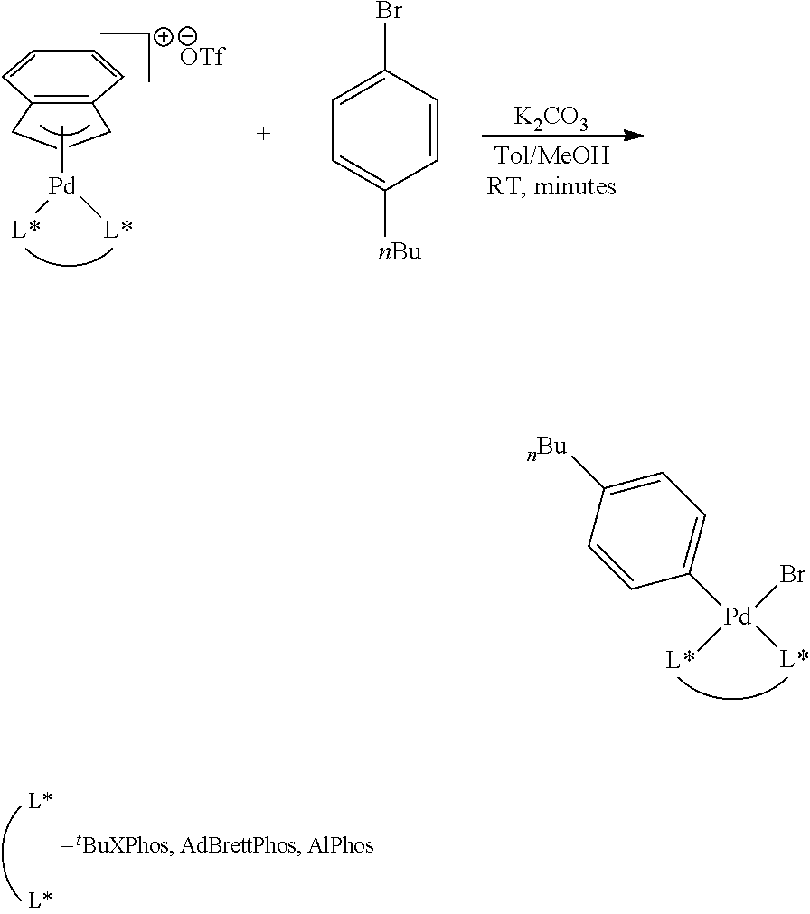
[Pd](C1=CC=C([nBu])C=C1)(Br)([L*])[L*].[K2CO3].C12=C(C=CC=C1)CCC2.C[Pd]([L*])[L*].[OTf].C1=C(Br)C=CC([nBu])=C1
